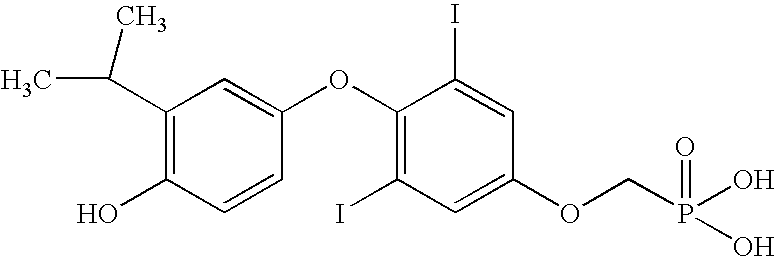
C1(C(C)C)=C(O)C=CC(OC2=C(I)C=C(OCP(O)(=O)O)C=C2I)=C1
